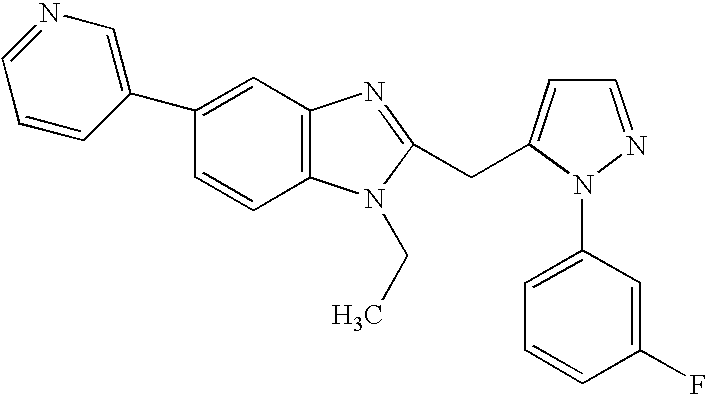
C1(C2=CC3=C(C=C2)N(CC)C(CC2=CC=NN2C2=CC=CC(F)=C2)=N3)=CN=CC=C1
